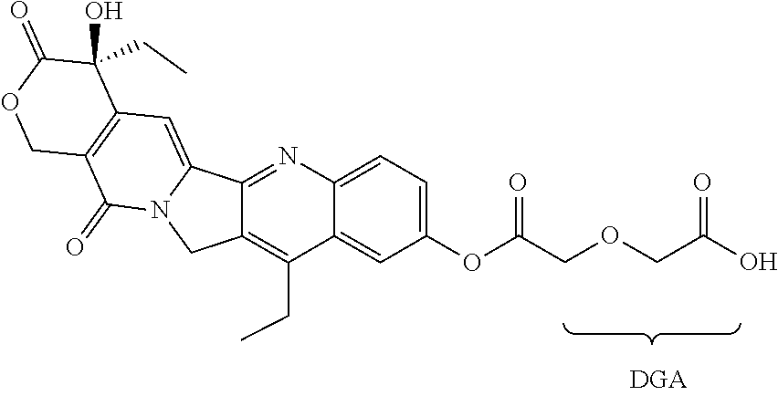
C1(CC)(O)C2=C(C(=O)N3C(=C2)C2=NC4=CC=C(OC(COCC(O)=O)=O)C=C4C(CC)=C2C3)COC1=O
